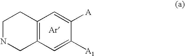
C1NCC2=C(C1)C=C([A])C([A1])=C2
